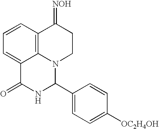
C1=CC2=C3C(=C1)C(=O)NC(C1=CC=C([OC2H4OH])C=C1)N3CCC2=[NOH]
